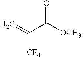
C([CF4])(=C)C([OCH3])=O
